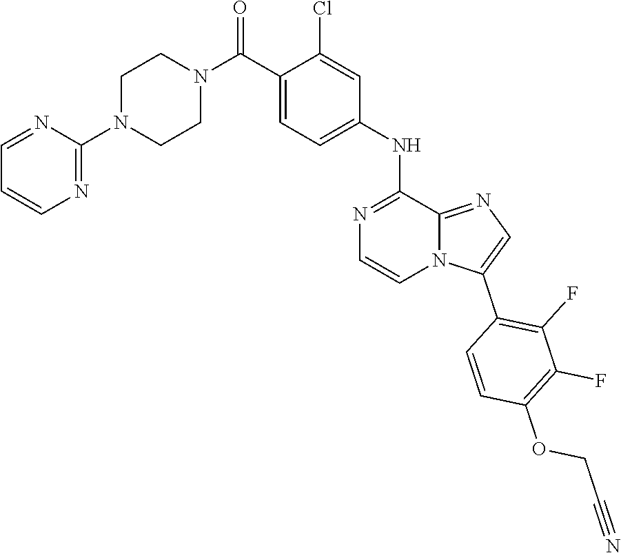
C12=NC=C(C3=C(F)C(F)=C(OCC#N)C=C3)N1C=CN=C2NC1=CC=C(C(N2CCN(C3=NC=CC=N3)CC2)=O)C(Cl)=C1
